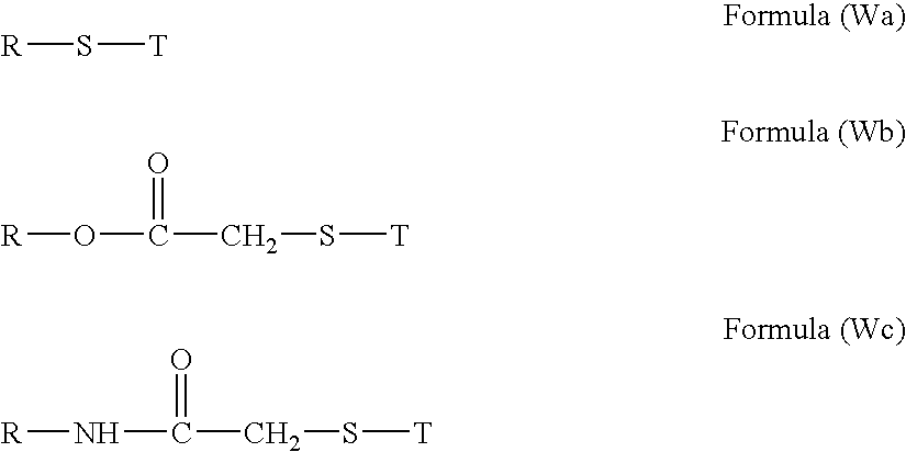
[R]S[T].[R]OC(CS[T])=O.N(C(CS[T])=O)[R]
